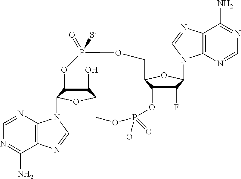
C1=NC2=C(C(N)=N1)N=CN2C1C2C(O)C(O1)COP(=O)([-O])OC1C(F)C(N3C4=C(C(N)=NC=N4)N=C3)OC1COP(=O)([S-])O2
